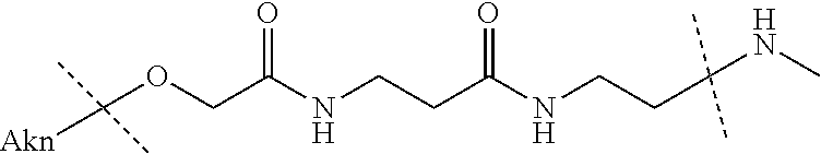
C(OCC(NCCC(NCCC(NC)(C)C)=O)=O)([Akn])(C)C
